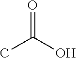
O=C(O)C
